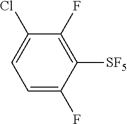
C1=C(F)C([SF5])=C(F)C(Cl)=C1
